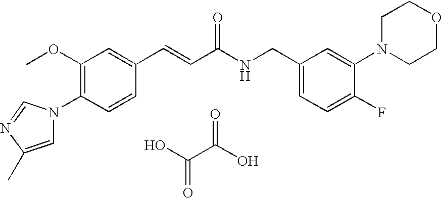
C1(OC)=C(N2C=C(C)N=C2)C=CC(C=CC(NCC2=CC=C(F)C(N3CCOCC3)=C2)=O)=C1.OC(C(O)=O)=O
